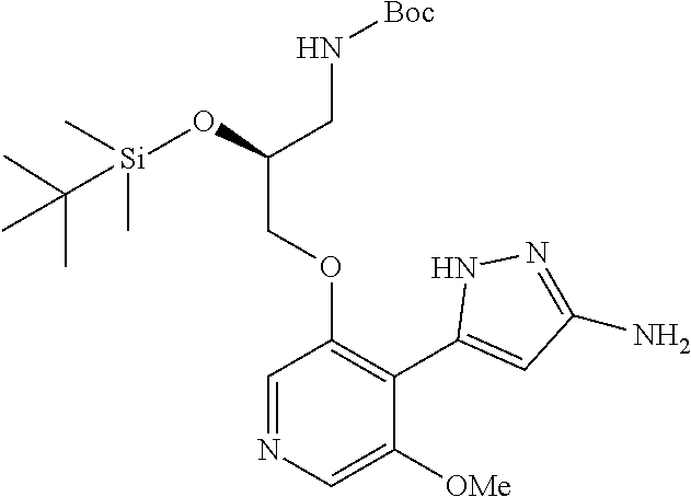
C1=NC=C([OMe])C(C2=CC(N)=NN2)=C1OCC(CN[Boc])O[Si](C(C)(C)C)(C)C
